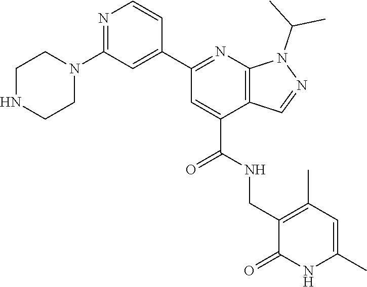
C1NCCN(C2=NC=CC(C3=NC4=C(C(C(=O)NCC5=C(C)C=C(C)NC5=O)=C3)C=NN4C(C)C)=C2)C1
